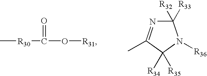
C[R30]C(O[R31])=O.C1([R32])([R33])N=C(C)C([R34])([R35])N1[R36]
